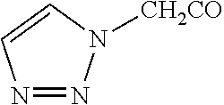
N1=NC=CN1[CH2CO]
